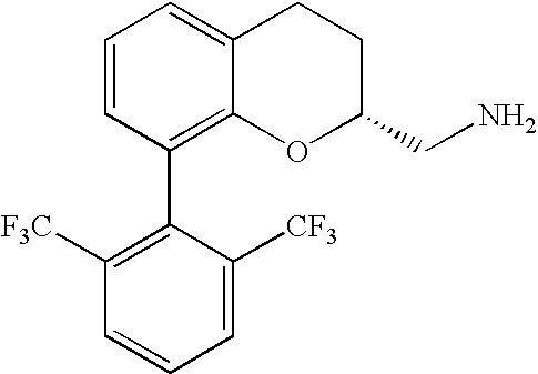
C1=CC(C2=C([F3C])C=CC=C2[CF3])=C2C(=C1)CCC(CN)O2
